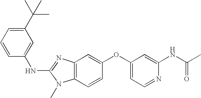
C1(OC2=CC3=C(C=C2)N(C)C(NC2=CC(C(C)(C)C)=CC=C2)=N3)=CC=NC(NC(=O)C)=C1
